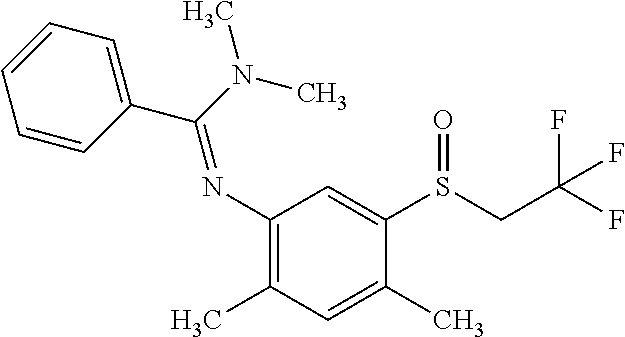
C1=CC(C(N(C)C)=NC2=C(C)C=C(C)C(S(CC(F)(F)F)=O)=C2)=CC=C1
